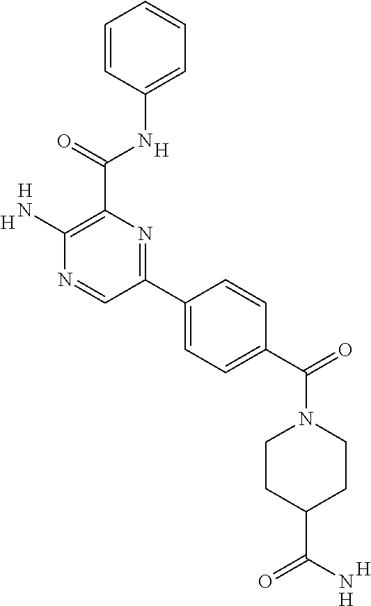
[H].C1(N)=C(C(NC2=CC=CC=C2)=O)N=C(C2=CC=C(C(N3CCC(C(=O)N)CC3)=O)C=C2)C=N1.[H].[H].[H].[H]
